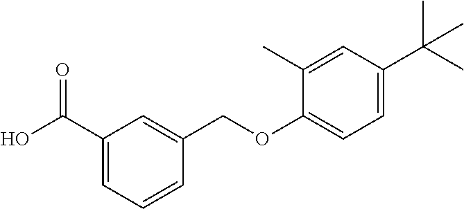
C1(C(O)=O)=CC=CC(COC2=CC=C(C(C)(C)C)C=C2C)=C1
